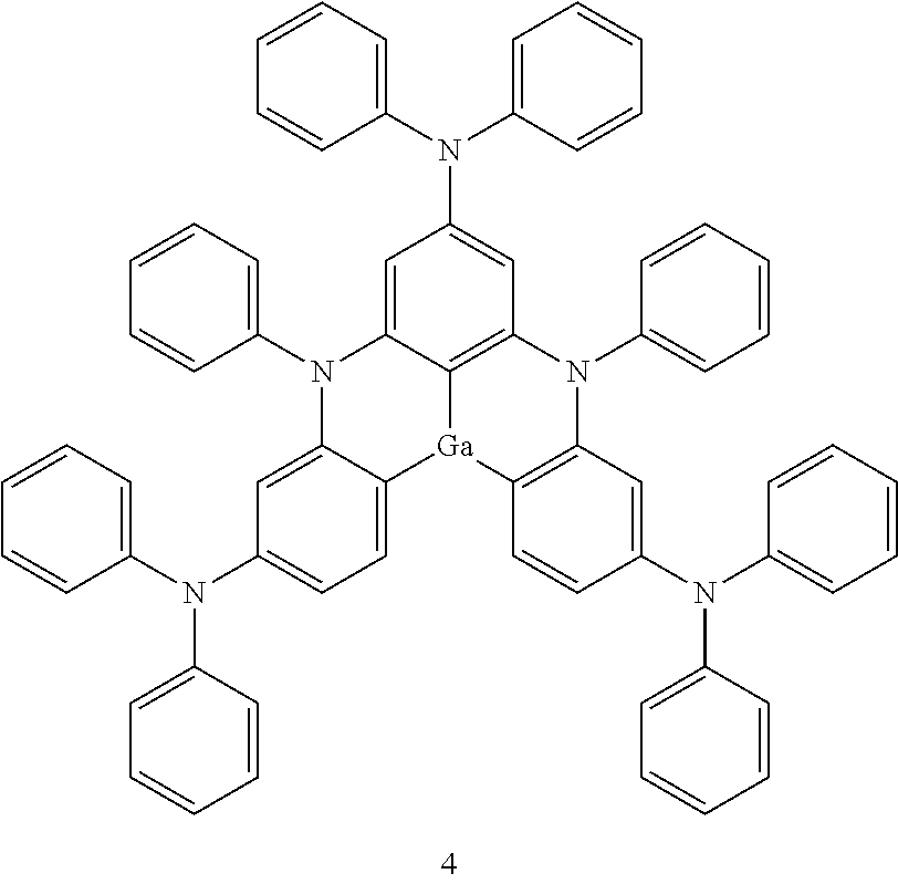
C1=C2C3=C(C=C1N(C1=CC=CC=C1)C1=CC=CC=C1)N(C1=CC=CC=C1)C1=C([Ga]3C3=CC=C(N(C4=CC=CC=C4)C4=CC=CC=C4)C=C3N2C2=CC=CC=C2)C=CC(N(C2=CC=CC=C2)C2=CC=CC=C2)=C1
